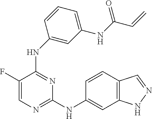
C1=C(F)C(NC2=CC(NC(C=C)=O)=CC=C2)=NC(NC2=CC3=C(C=C2)C=NN3)=N1
